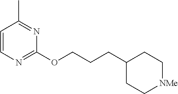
C1=CN=C(OCCCC2CC[NMe]CC2)N=C1C
